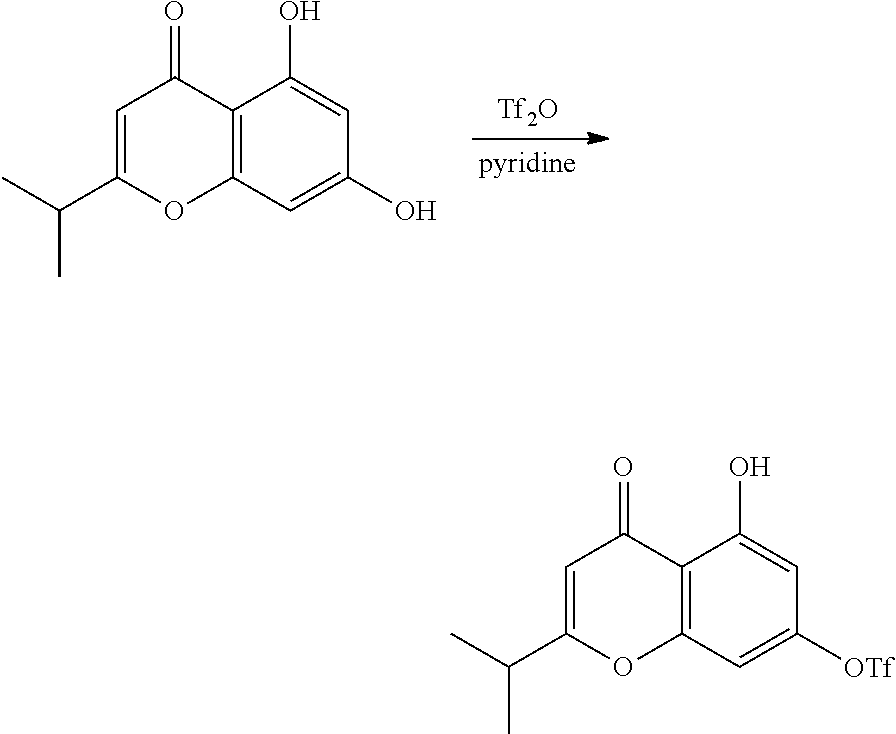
[Tf2O].C12=C(C=C(O)C=C1O)OC(C(C)C)=CC2=O.C12=C(C=C([OTf])C=C1O)OC(C(C)C)=CC2=O
